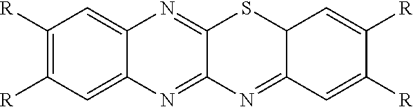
C1([R])=C([R])C=C2C(=C1)N=C1C(=N2)N=C2C(S1)C=C([R])C([R])=C2
